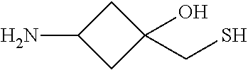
NC1CC(O)(CS)C1
